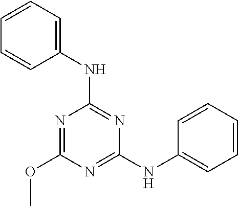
N1=C(NC2=CC=CC=C2)N=C(NC2=CC=CC=C2)N=C1OC
